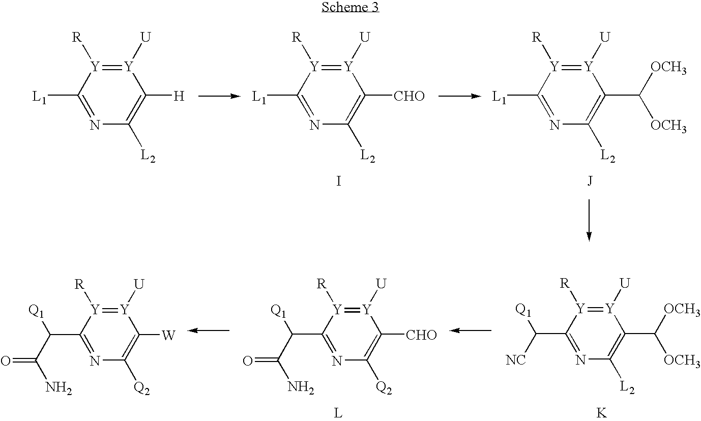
[Y]1([U])=[Y]([R])C([L1])=NC([L2])=C1[H].[Y]1([U])=[Y]([R])C([L1])=NC([L2])=C1[CHO].[Y]1([U])=[Y]([R])C([L1])=NC([L2])=C1C([OCH3])[OCH3].I.[Y]1([U])=[Y]([R])C(C([Q1])[NC])=NC([L2])=C1C([OCH3])[OCH3].[K].[Y]1([U])=[Y]([R])C(C([Q1])C(N)=O)=NC([Q2])=C1[CHO].[L].[Y]1([U])=[Y]([R])C(C([Q1])C(N)=O)=NC([Q2])=C1[W]
